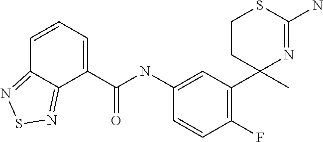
C1(NC(C2=CC=CC3=NSN=C23)=O)=CC(C2(C)N=C(N)SCC2)=C(F)C=C1
